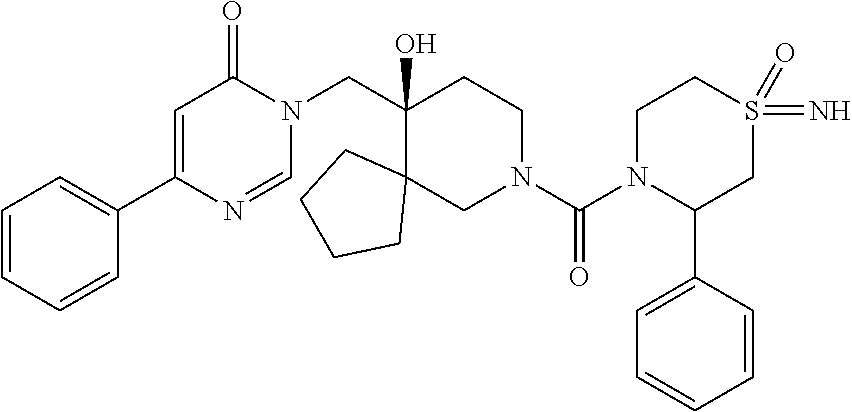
C1=C(C2=CC=CC=C2)N=CN(CC2(O)C3(CN(C(N4C(C5=CC=CC=C5)CS(=N)(=O)CC4)=O)CC2)CCCC3)C1=O
